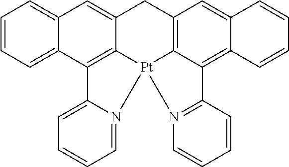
C12=C3C(=CC4=C1[Pt]1(C5=C(C6=CC=CC=C6C=C5C4)C4=CC=CC=N41)N1=C2C=CC=C1)C=CC=C3
